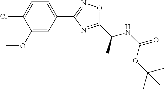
C1=C(Cl)C(OC)=CC(C2=NOC(C(NC(=O)OC(C)(C)C)C)=N2)=C1
